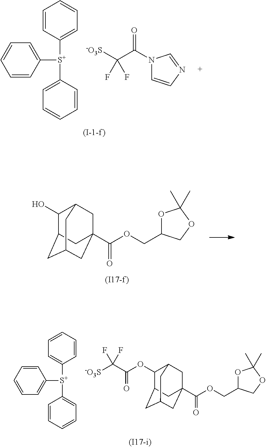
C1=CC([S+](C2=CC=CC=C2)C2=CC=CC=C2)=CC=C1.N1(C(C([-O3S])(F)F)=O)C=CN=C1.C1(O)C2CC3CC(C(=O)OCC4OC(C)(C)OC4)(CC1C3)C2.C1=CC=CC([S+](C2=CC=CC=C2)C2=CC=CC=C2)=C1.[-O3S]C(C(OC1C2CC3CC(C(=O)OCC4OC(C)(C)OC4)(CC1C3)C2)=O)(F)F
